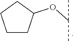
C1CC(OC(C)C)CC1
